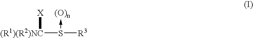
[X][(R1)(R2)NC]S([R3])->[(O)n]
